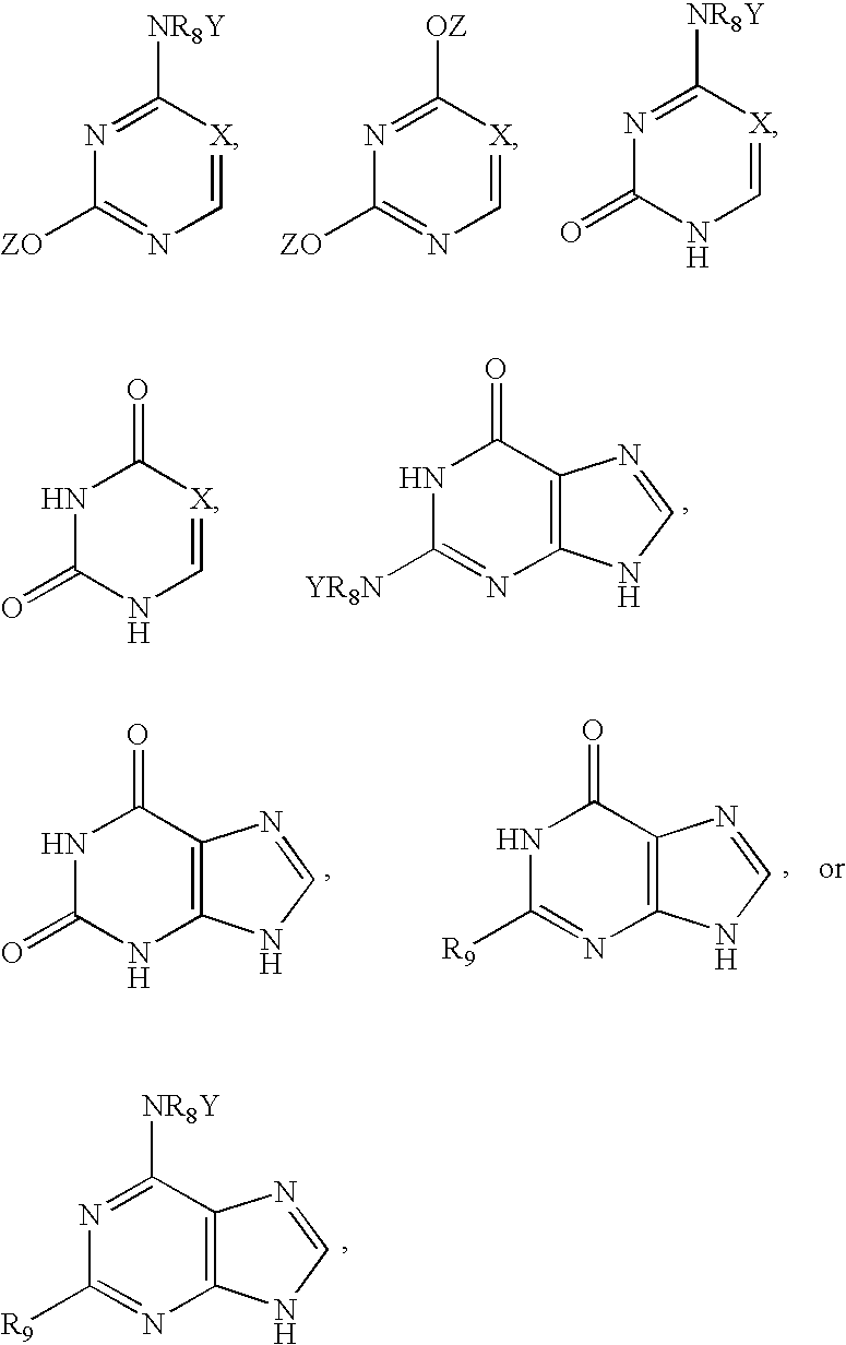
N1=C([NR8Y])C2=C(N=C1[R9])NC=N2.N1=C([NR8Y])[X]=CN=C1[ZO].N1=C([OZ])[X]=CN=C1[ZO].N1=C([NR8Y])[X]=CNC1=O.N1C([YR8N])=NC2=C(C1=O)N=CN2.N1C(=O)NC=[X]C1=O.N1C([R9])=NC2=C(C1=O)N=CN2.N1C(=O)NC2=C(C1=O)N=CN2
